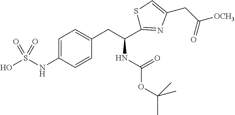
C1=C(NS(O)(=O)=O)C=CC(CC(NC(=O)OC(C)(C)C)C2=NC(CC(=O)[OCH3])=CS2)=C1
